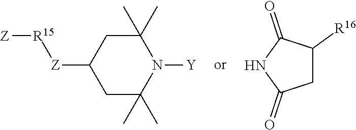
C1C(C)(C)N([Y])C(C)(C)CC1[Z][R15][Z].C1C([R16])C(=O)NC1=O
